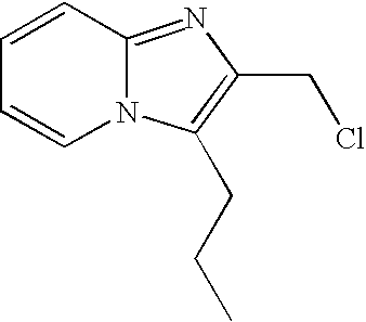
C1=CC2=NC(CCl)=C(CCC)N2C=C1
